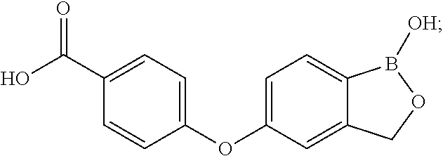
C1=C(OC2=CC=C(C(O)=O)C=C2)C=C2C(=C1)B([OH])OC2
